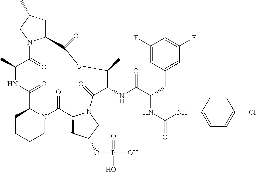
C1(C)C(=O)N2C(CC(C)C2)C(=O)OC(C)C(NC(=O)C(NC(NC2=CC=C(Cl)C=C2)=O)CC2=CC(F)=CC(F)=C2)C(=O)N2C(C(=O)N3C(C(=O)N1)CCCC3)CC(OP(O)(=O)O)C2
